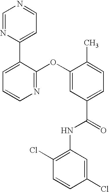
N1=C(OC2=CC(C(=O)NC3=C(Cl)C=CC(Cl)=C3)=CC=C2C)C(C2=CC=NC=N2)=CC=C1
